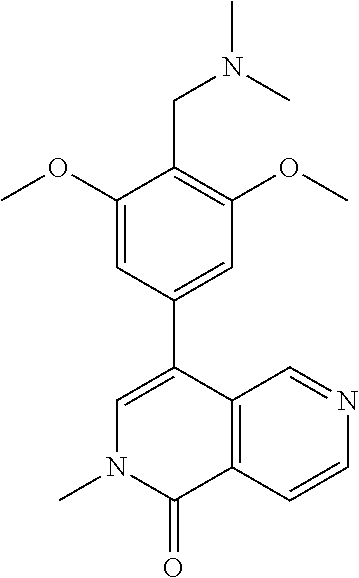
N1(C)C(=O)C2=C(C(C3=CC(OC)=C(CN(C)C)C(OC)=C3)=C1)C=NC=C2
